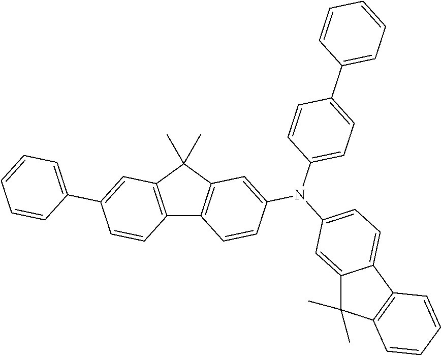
C12=C(C(C)(C)C3=C1C=CC(N(C1=CC=C(C4=CC=CC=C4)C=C1)C1=CC=C4C(=C1)C(C)(C)C1=C4C=CC=C1)=C3)C=C(C1=CC=CC=C1)C=C2
